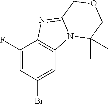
C1(F)=CC(Br)=CC2=C1N=C1N2C(C)(C)COC1
